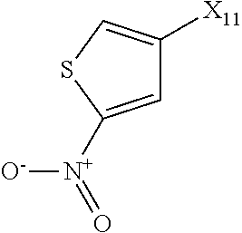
[X11]C1=CSC([N+](=O)[O-])=C1
